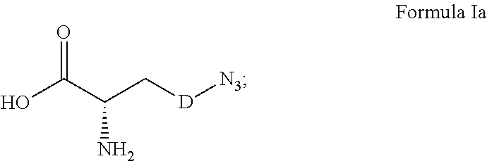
O=C(C(C[D][N3])N)O
